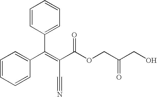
C1=CC=CC(C(=C(C(OCC(CO)=O)=O)C#N)C2=CC=CC=C2)=C1
